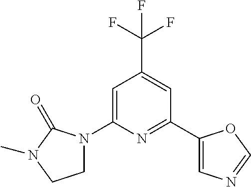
C1=C(N2CCN(C)C2=O)N=C(C2=CN=CO2)C=C1C(F)(F)F
